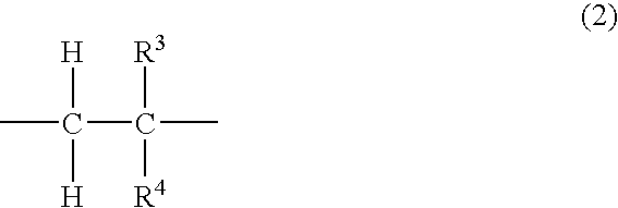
CC(C(C)([R3])[R4])([H])[H]
